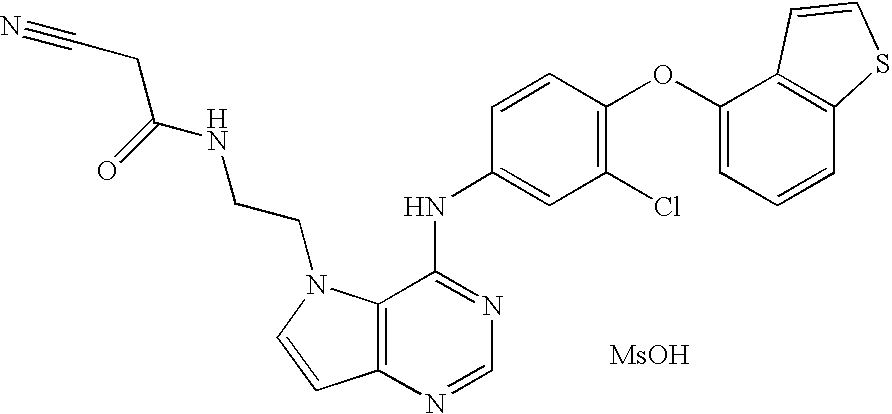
C12=C(N=CN=C1NC1=CC(Cl)=C(OC3=CC=CC4=C3C=CS4)C=C1)C=CN2CCNC(CC#N)=O.[MsOH]
